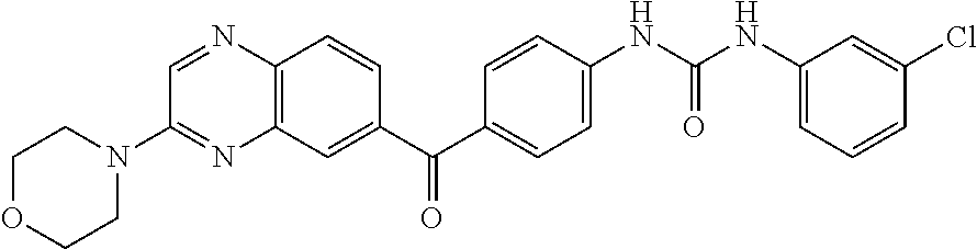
C12=C(C=C(C(C3=CC=C(NC(NC4=CC=CC(Cl)=C4)=O)C=C3)=O)C=C1)N=C(N1CCOCC1)C=N2
